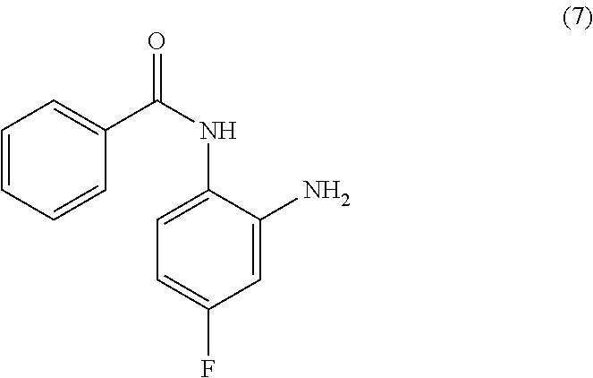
C1=CC=CC=C1C(NC1=CC=C(F)C=C1N)=O
